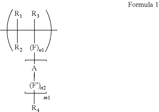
CC([R1])([R2])C(C)([R3])[(F)n1][A][(F)n2][R4]
